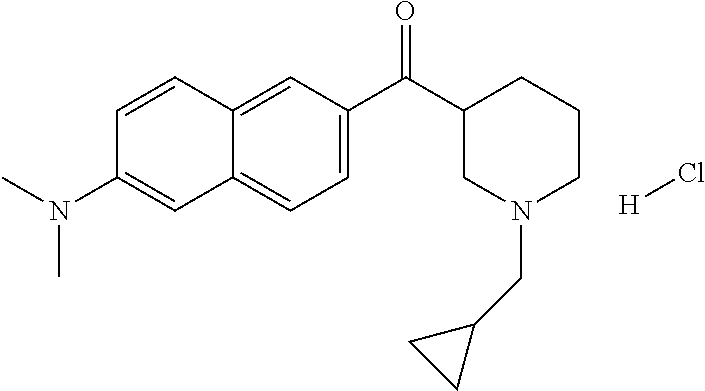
C1=CC2=CC(C(C3CN(CC4CC4)CCC3)=O)=CC=C2C=C1N(C)C.[H]Cl
